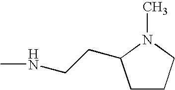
CNCCC1N(C)CCC1
